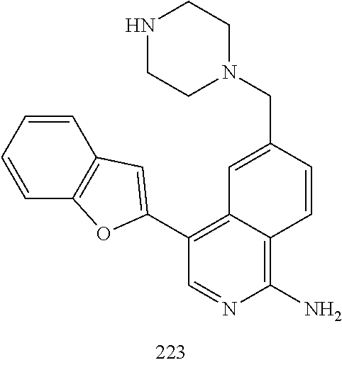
N1(CC2=CC3=C(C4=CC5=C(C=CC=C5)O4)C=NC(N)=C3C=C2)CCNCC1
